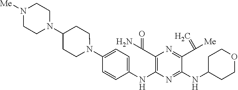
C1(N2CCC(N3CCN([Me])CC3)CC2)=CC=C(NC2=C(C(N)=O)N=C(C(=C)[Me])C(NC3CCOCC3)=N2)C=C1
